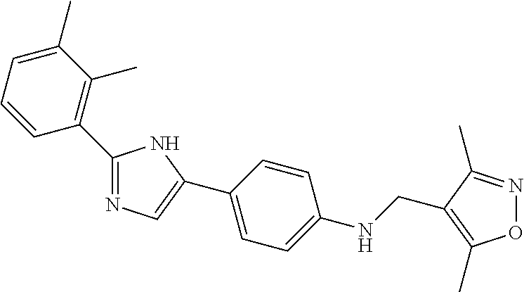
O1N=C(C)C(CNC2=CC=C(C3=CN=C(C4=C(C)C(C)=CC=C4)N3)C=C2)=C1C
